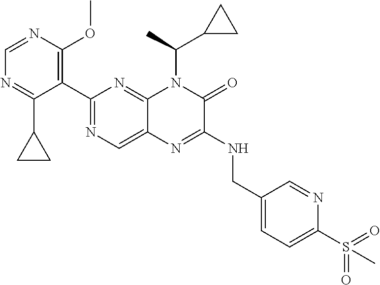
C1(C2=NC=C3C(=N2)N(C(C2CC2)C)C(=O)C(NCC2=CC=C(S(=O)(=O)C)N=C2)=N3)=C(OC)N=CN=C1C1CC1
